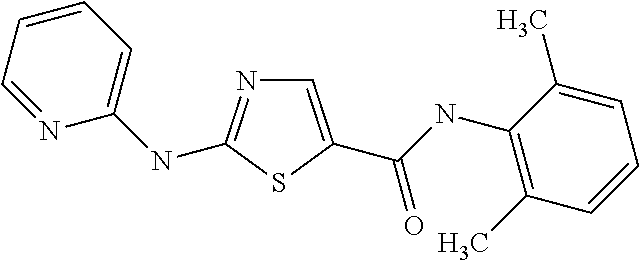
C1=C(C(NC2=C(C)C=CC=C2C)=O)SC(NC2=CC=CC=N2)=N1
